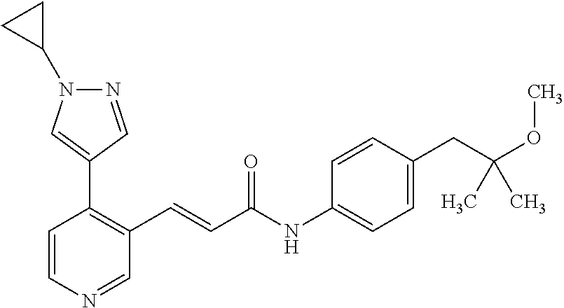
C1=CN=CC(C=CC(NC2=CC=C(CC(OC)(C)C)C=C2)=O)=C1C1=CN(C2CC2)N=C1
